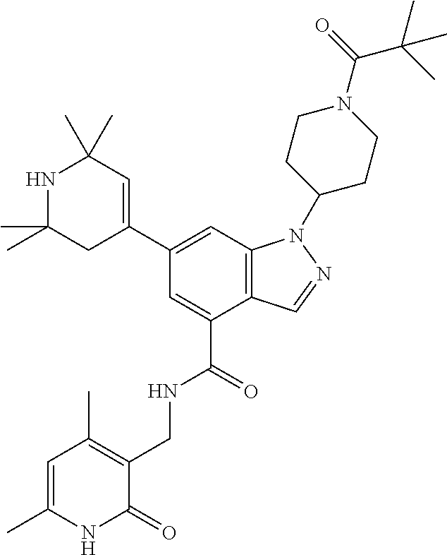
C12=C(C=C(C3=CC(C)(C)NC(C)(C)C3)C=C1C(=O)NCC1=C(C)C=C(C)NC1=O)N(C1CCN(C(=O)C(C)(C)C)CC1)N=C2
